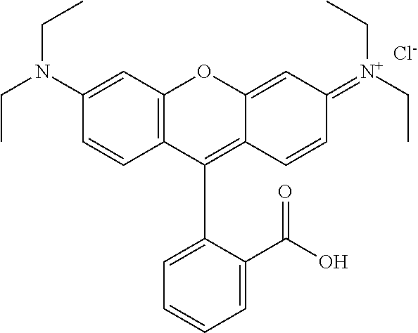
C12=C(C=C(N(CC)CC)C=C1)OC1=CC(=[N+](CC)CC)C=CC1=C2C1=CC=CC=C1C(=O)O.[Cl-]
